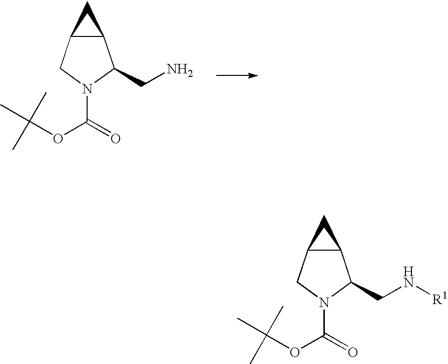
C12C(CN(C(OC(C)(C)C)=O)C1CN[R1])C2.C12C(CN(C(OC(C)(C)C)=O)C1CN)C2
